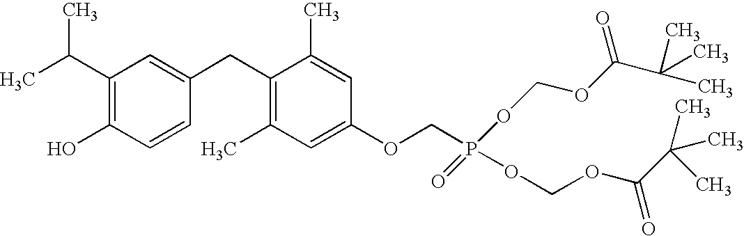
C1(C(C)C)=C(O)C=CC(CC2=C(C)C=C(OCP(=O)(OCOC(C(C)(C)C)=O)OCOC(=O)C(C)(C)C)C=C2C)=C1
